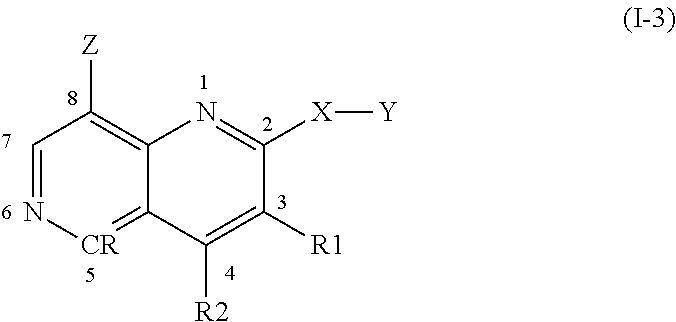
C1([X][Y])=NC2=C([Z])C=N[CR]=C2C([R2])=C1[R1]
